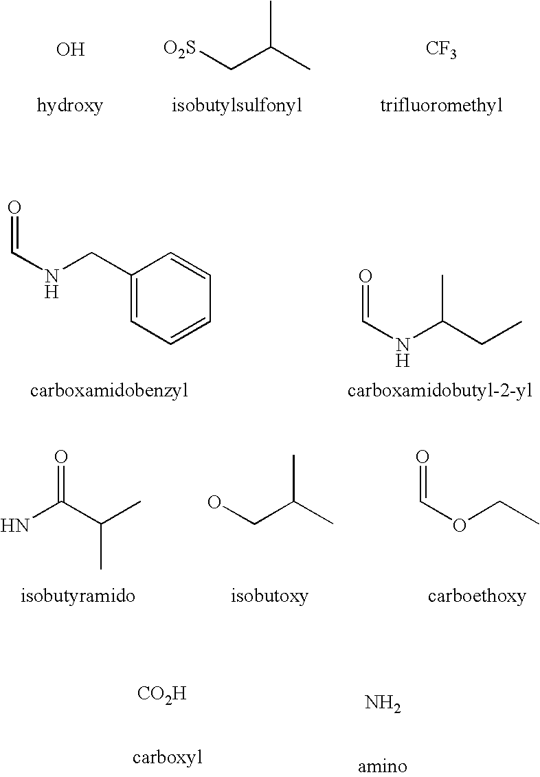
O.[O2S]CC(C)C.[CF3].C1(CNC=O)=CC=CC=C1.O=CNC(C)CC.C(OCC)=O.OCC(C)C.NC(C(C)C)=O.[CO2H].N
